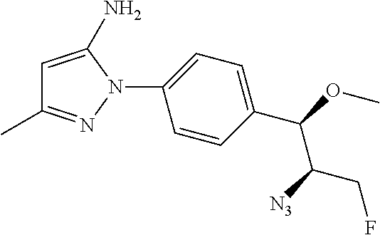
N1(C2=CC=C(C(OC)C([N3])CF)C=C2)C(N)=CC(C)=N1
